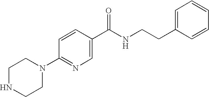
C1(N2CCNCC2)=NC=C(C(NCCC2=CC=CC=C2)=O)C=C1
